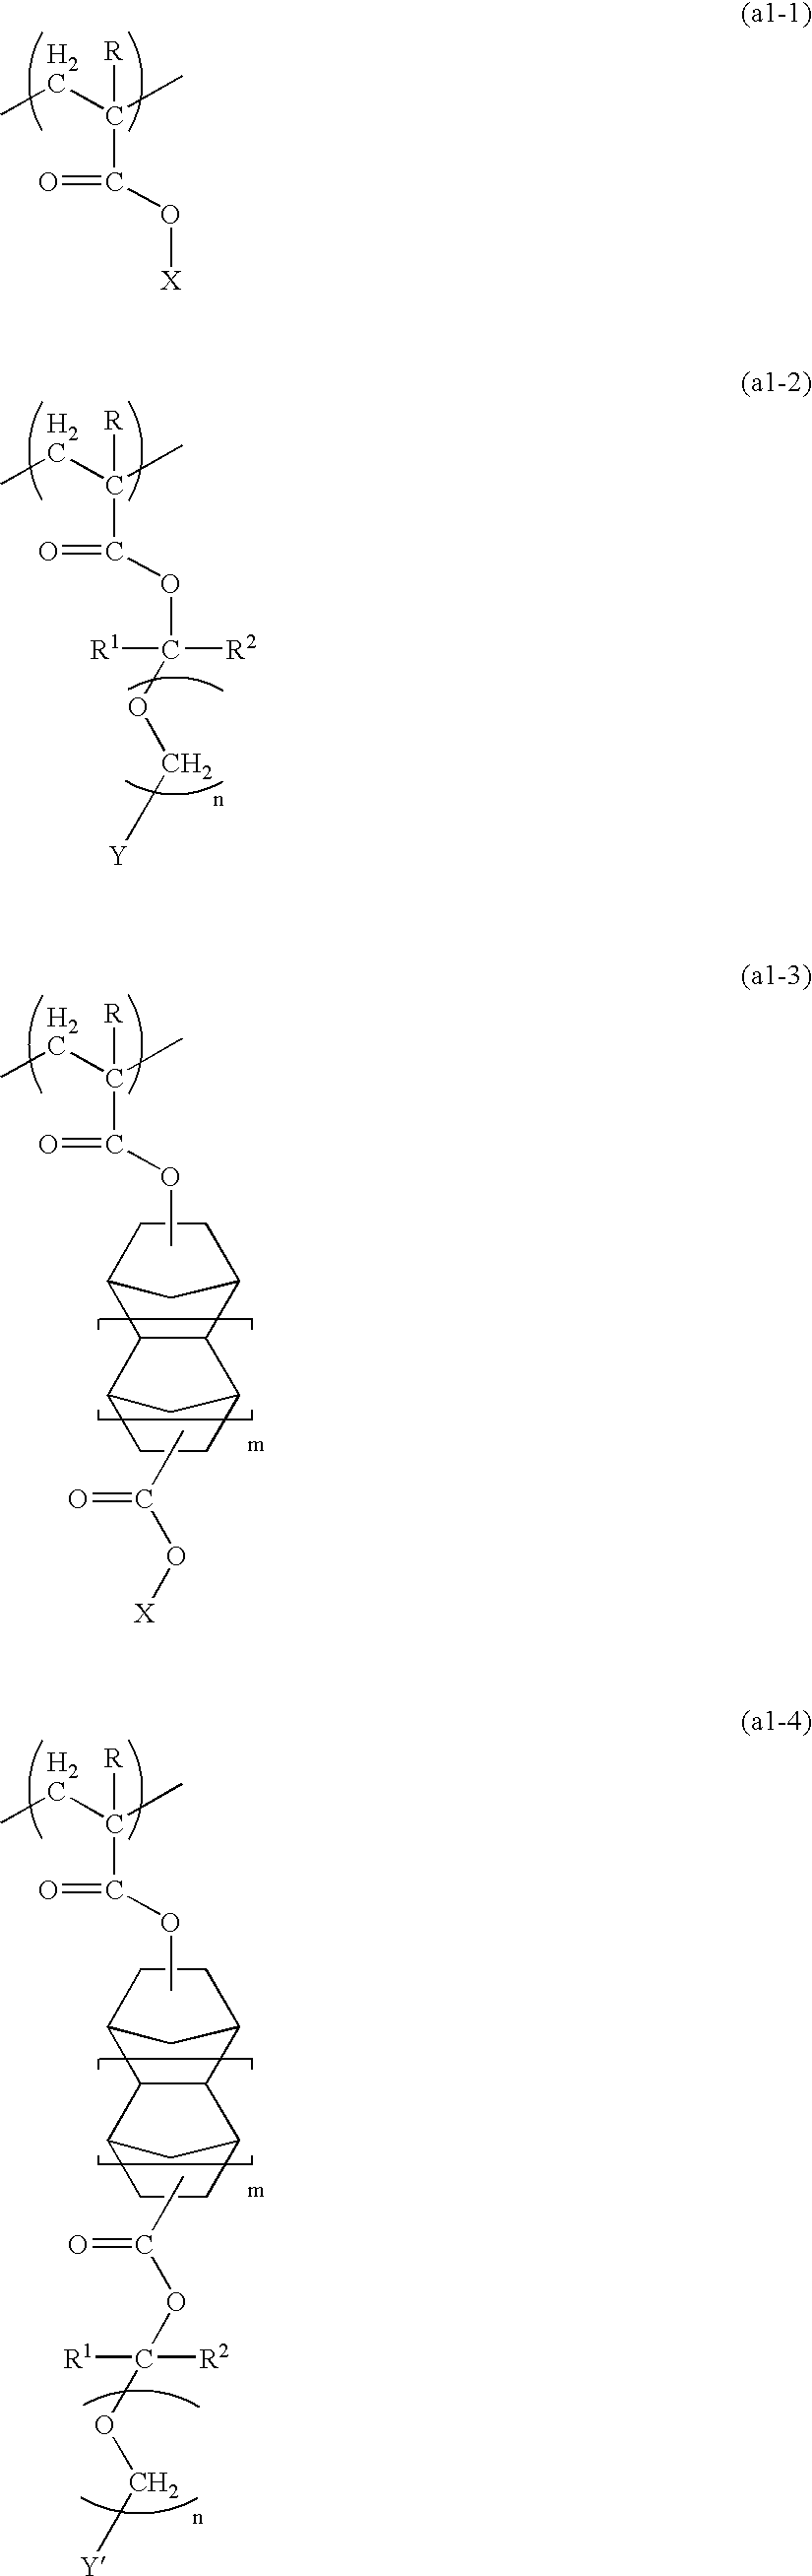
CCC(C)([R])C(O[X])=O.CCC(C)([R])C(OC([R2])([R1])OC[Y])=O.CCC(C)([R])C(OC)=O.C12C(C3CCC1C3)C1CCC2C1.CC(O[X])=O.CCC(C)([R])C(OC)=O.C12C(C3CCC1C3)C1CCC2C1.CC(OC(OC[Y])([R2])[R1])=O
